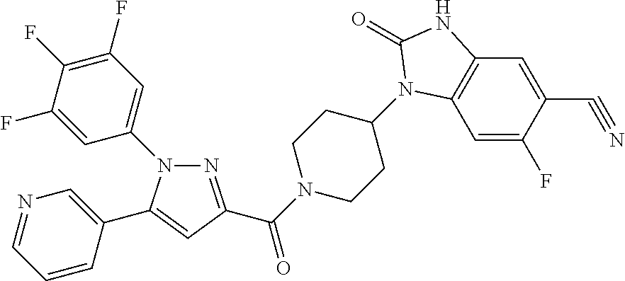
N1(C2=CC(F)=C(F)C(F)=C2)N=C(C(N2CCC(N3C4=C(C=C(C#N)C(F)=C4)NC3=O)CC2)=O)C=C1C1=CN=CC=C1
